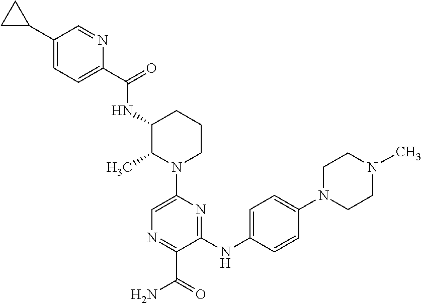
N(C1C(C)N(C2=CN=C(C(=O)N)C(NC3=CC=C(N4CCN(C)CC4)C=C3)=N2)CCC1)C(C1=CC=C(C2CC2)C=N1)=O
